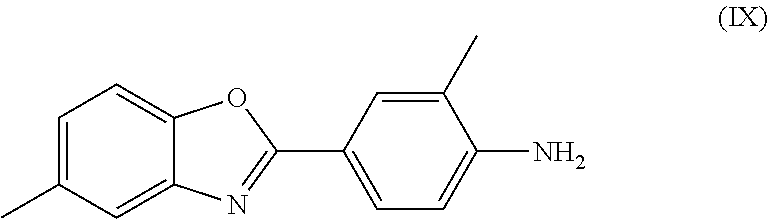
C1(C)=CC(C2=NC3=CC(C)=CC=C3O2)=CC=C1N
